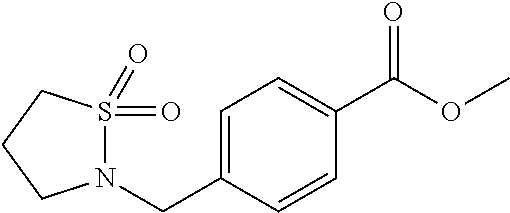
C1=C(CN2S(=O)(=O)CCC2)C=CC(C(OC)=O)=C1
